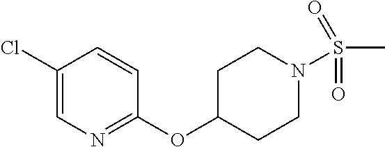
C1(Cl)=CN=C(OC2CCN(S(C)(=O)=O)CC2)C=C1
